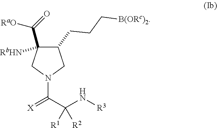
C1(C([RaO])=O)([RbHN])C(CCC[B(ORc)2])CN(C(C(N[R3])([R2])[R1])=[X])C1
